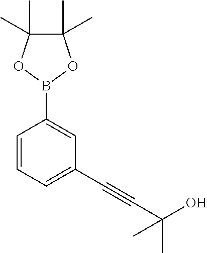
C1(C)(C)C(C)(C)OB(C2=CC(C#CC(C)(O)C)=CC=C2)O1
